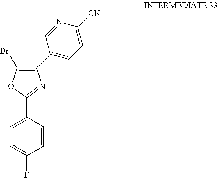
C1=CC(C2=NC(C3=CC=C([CN])N=C3)=C(Br)O2)=CC=C1F
